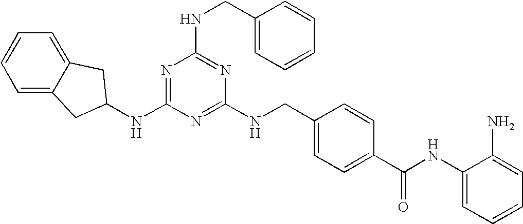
C1(NCC2=CC=C(C(NC3=CC=CC=C3N)=O)C=C2)=NC(NC2CC3=CC=CC=C3C2)=NC(NCC2=CC=CC=C2)=N1
